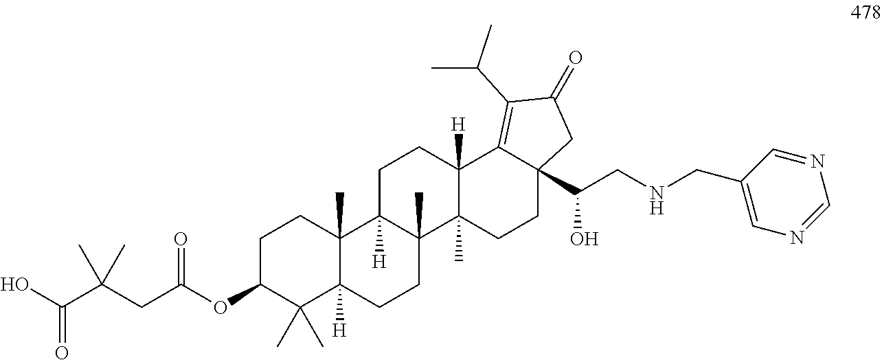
C1C(OC(CC(C(O)=O)(C)C)=O)C(C)(C)C2([H])C(C)(C1)C1([H])C(C)(CC2)C2(C)C([H])(CC1)C1=C(C(C)C)C(=O)CC1(C(CNCC1=CN=CN=C1)O)CC2
